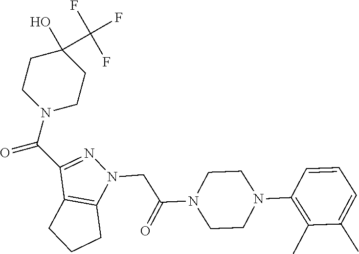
C1CN(C(=O)C2=NN(CC(N3CCN(C4=C(C)C(C)=CC=C4)CC3)=O)C3=C2CCC3)CCC1(O)C(F)(F)F
